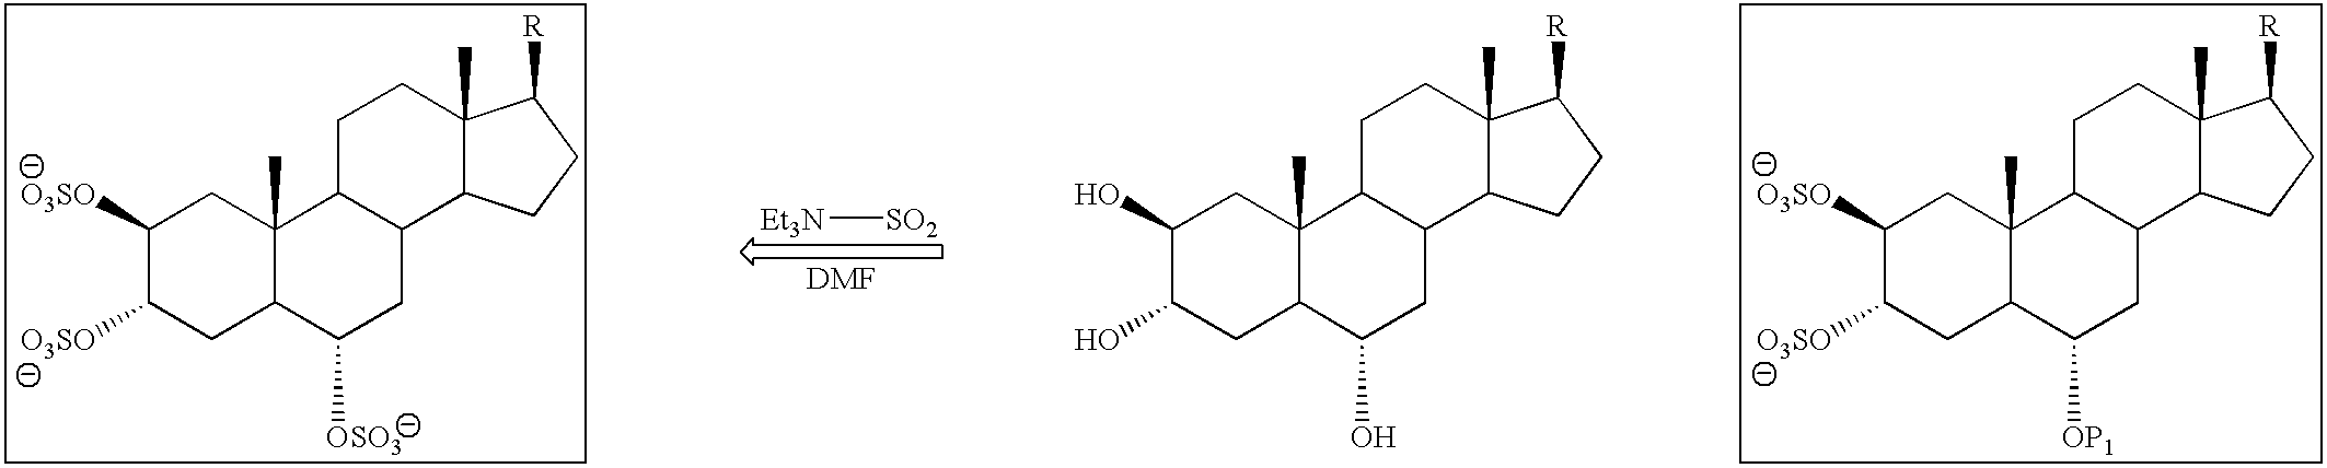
C1([O3SO])C([O3SO])CC2C(C)(C1)C1C(CC2[OP1])C2C(C)(CC1)C([R])CC2.C1(O)C(O)CC2C(C)(C1)C1C(CC2O)C2C(C)(CC1)C([R])CC2.[SO2][Et3N].[DMF].C1([O3SO])C([O3SO])CC2C(C)(C1)C1C(CC2[OSO3])C2C(C)(CC1)C([R])CC2
